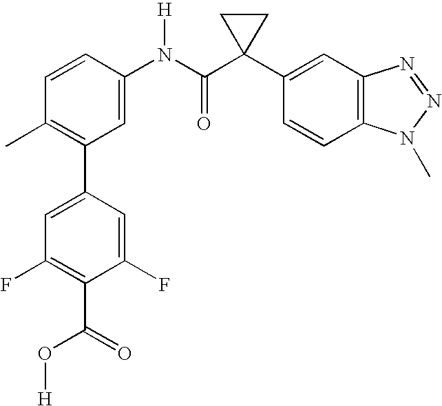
C1=CC(N(C(C2(C3=CC4=C(C=C3)N(C)N=N4)CC2)=O)[H])=CC(C2=CC(F)=C(C(=O)O[H])C(F)=C2)=C1C
